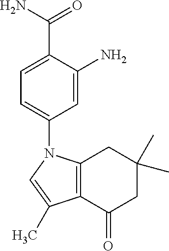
C1=C(C(N)=O)C(N)=CC(N2C3=C(C(=O)CC(C)(C)C3)C(C)=C2)=C1
